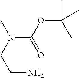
C(N)CN(C(=O)OC(C)(C)C)C
